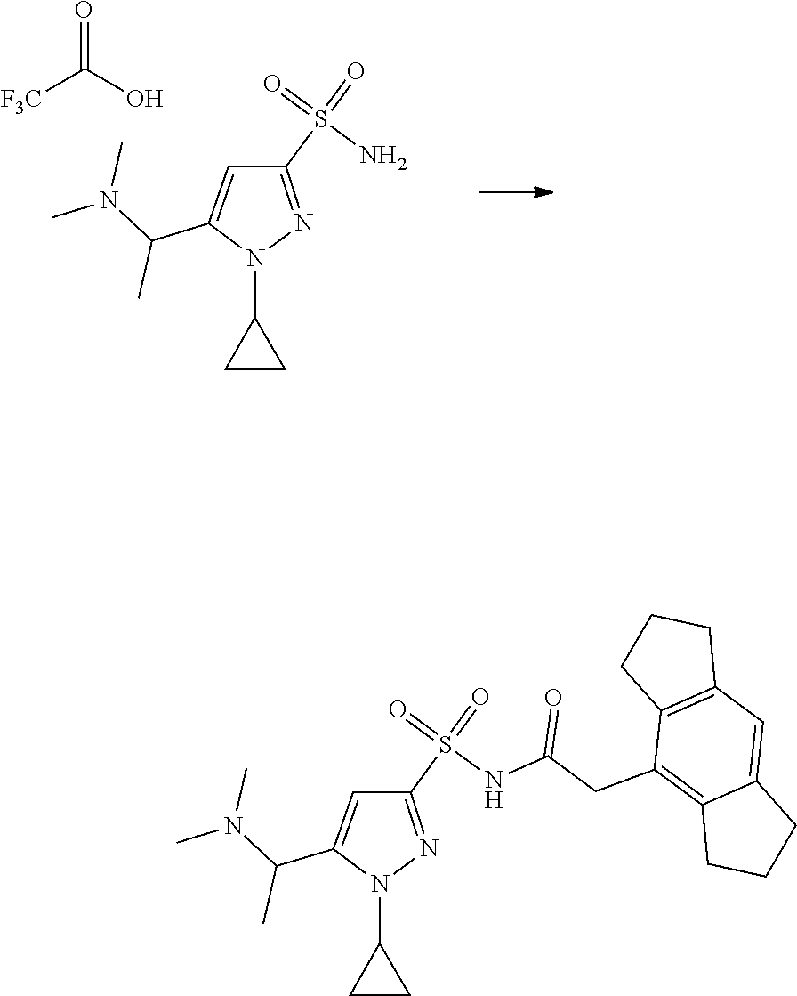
C1(C(N(C)C)C)=CC(S(=O)(=O)N)=NN1C1CC1.O=C(O)[F3C].C1(C(N(C)C)C)=CC(S(=O)(=O)NC(CC2=C3C(=CC4=C2CCC4)CCC3)=O)=NN1C1CC1
